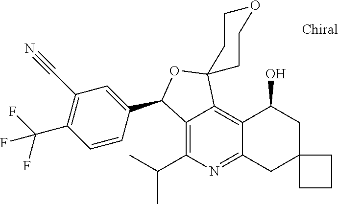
C1=CC(C2C3=C(C(C)C)N=C4C(=C3C3(O2)CCOCC3)C(O)CC2(C4)CCC2)=CC(C#N)=C1C(F)(F)F
